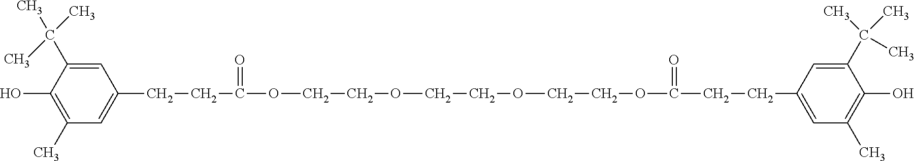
C1=C(C(C)(C)C)C(O)=C(C)C=C1CCC(OCCOCCOCCOC(CCC1=CC(C)=C(O)C(C(C)(C)C)=C1)=O)=O
